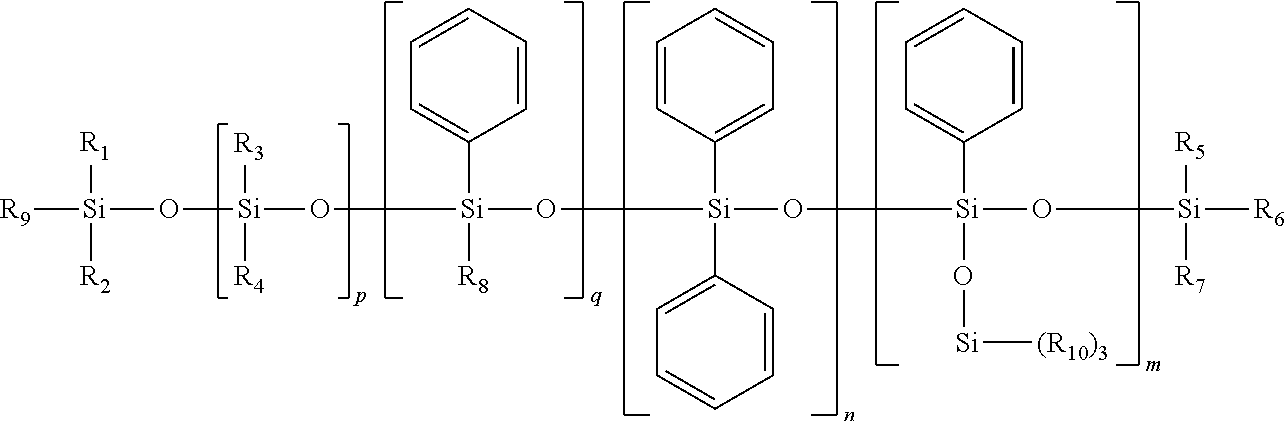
C1=CC=CC([Si]([R8])(O[Si](C2=CC=CC=C2)(C2=CC=CC=C2)O[Si](C2=CC=CC=C2)(O[Si][(R10)3])O[Si]([R5])([R7])[R6])O[Si](O[Si]([R1])([R2])[R9])([R4])[R3])=C1
